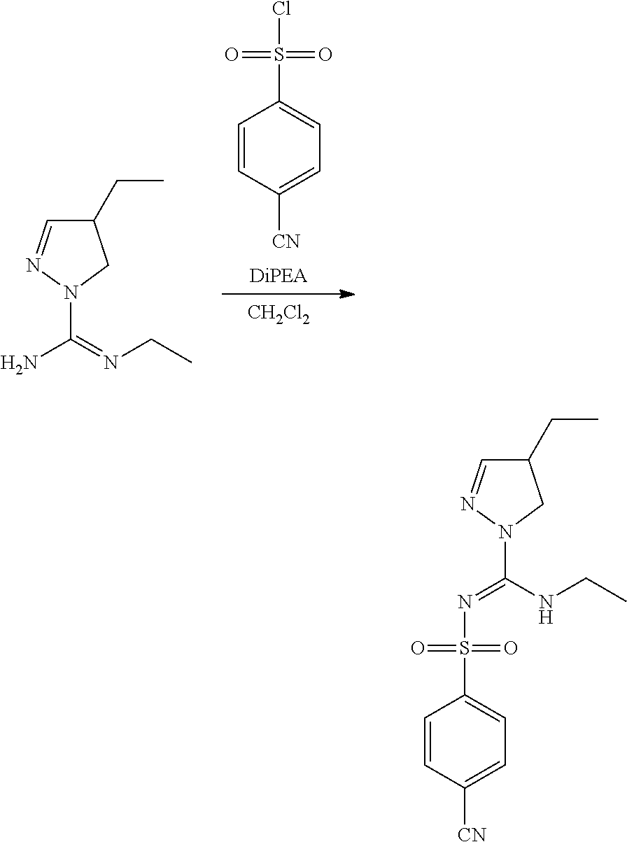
[CN]C1=CC=C(S(=O)(=O)Cl)C=C1.[CH2Cl2].NC(=NCC)N1CC(CC)C=N1.C(NCC)(N1CC(CC)C=N1)=NS(C1=CC=C([CN])C=C1)(=O)=O
